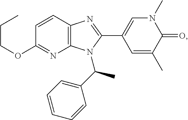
C1(OCCC)=NC2=C(C=C1)N=C(C1=CN(C)C(=O)C(C)=C1)N2C(C1=CC=CC=C1)C
